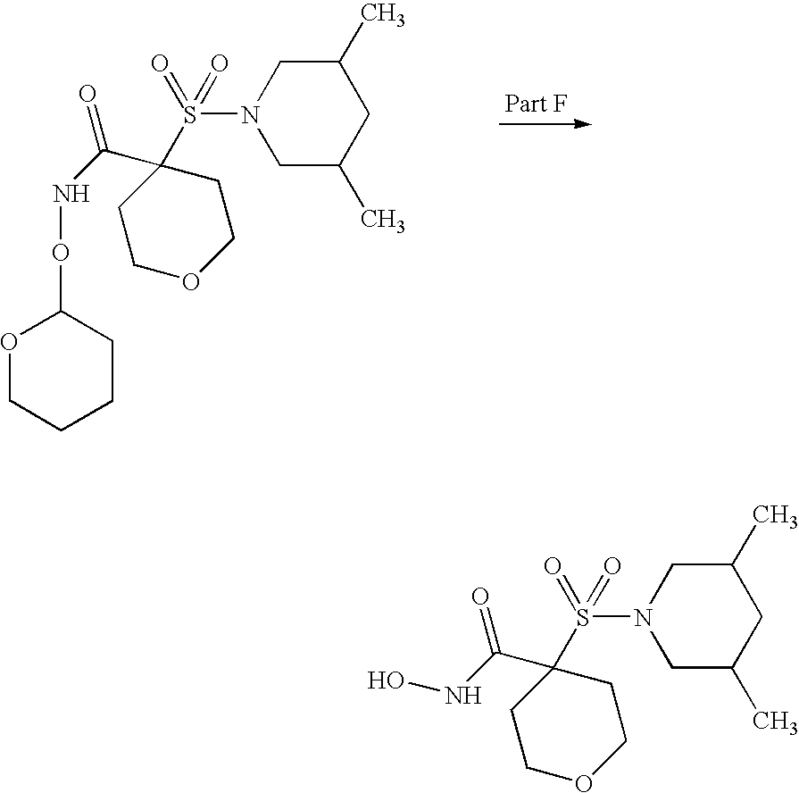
N1(S(C2(C(NOC3OCCCC3)=O)CCOCC2)(=O)=O)CC(C)CC(C)C1.N1(S(C2(C(NO)=O)CCOCC2)(=O)=O)CC(C)CC(C)C1
